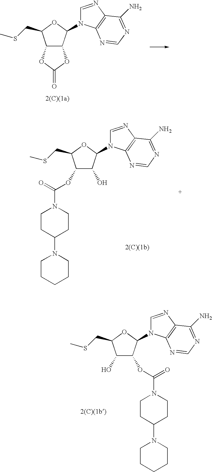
C12C(C(N3C=NC4=C3N=CN=C4N)OC1CSC)OC(=O)O2.C1(OC(=O)N2CCC(N3CCCCC3)CC2)C(O)C(N2C=NC3=C2N=CN=C3N)OC1CSC.C1(O)C(OC(=O)N2CCC(N3CCCCC3)CC2)C(N2C=NC3=C2N=CN=C3N)OC1CSC
